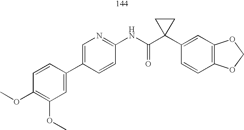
C1(C2=CC(OC)=C(OC)C=C2)=CN=C(NC(C2(C3=CC4=C(C=C3)OCO4)CC2)=O)C=C1
